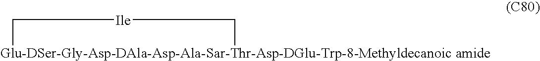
[Glu-DSer-Gly-Asp-DAla-Asp-Ala-Sar-Thr-Asp-DGlu-Trp-8-Methyldecanoic amide]1C[Ile]C1
